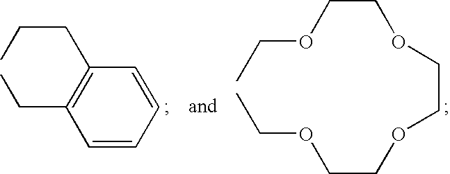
C(COCCOCCOCC)OCC.C1(CCC)=C(CC)C=CC=C1
